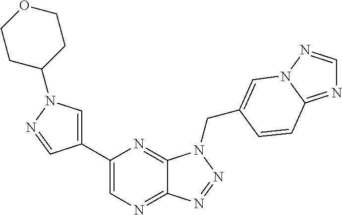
C1=C(C2=CN=C3C(=N2)N(CC2=CN4N=CN=C4C=C2)N=N3)C=NN1C1CCOCC1
